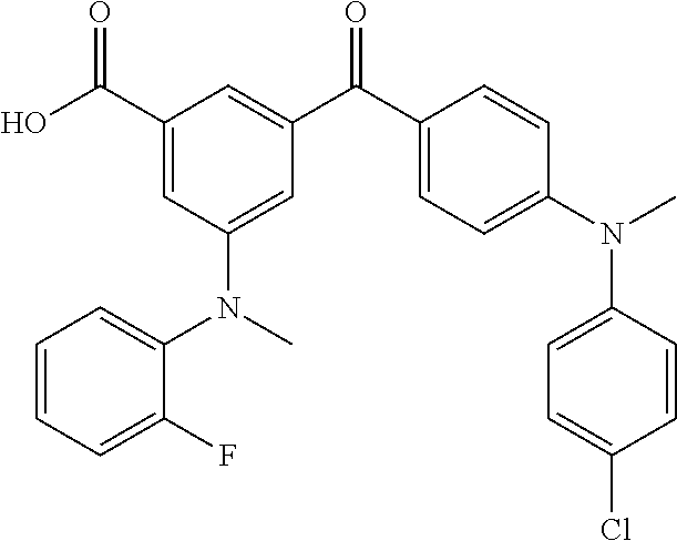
C1(C(O)=O)=CC(N(C2=CC=CC=C2F)C)=CC(C(C2=CC=C(N(C)C3=CC=C(Cl)C=C3)C=C2)=O)=C1
